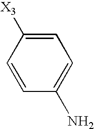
C1=CC(N)=CC=C1[X3]
